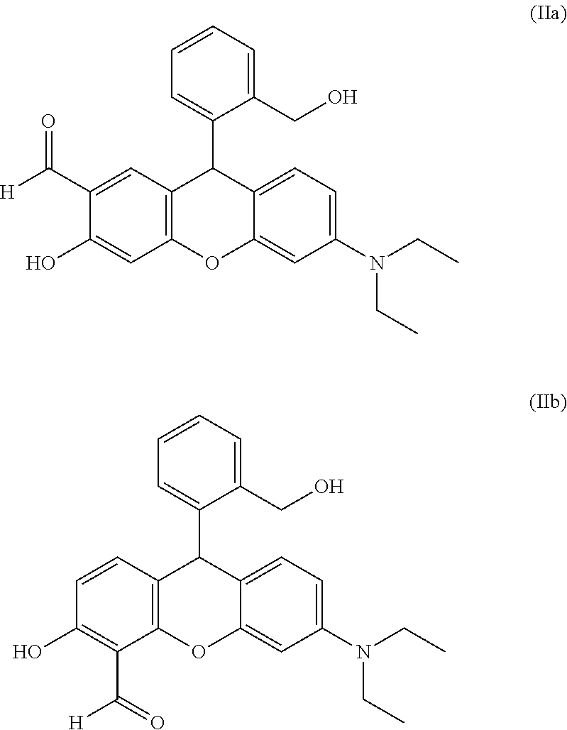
C1=CC=C(CO)C(C2C3=C(OC4=CC(N(CC)CC)=CC=C24)C(C([H])=O)=C(O)C=C3)=C1.C1=CC=C(CO)C(C2C3=C(OC4=CC(N(CC)CC)=CC=C24)C=C(O)C(C(=O)[H])=C3)=C1
